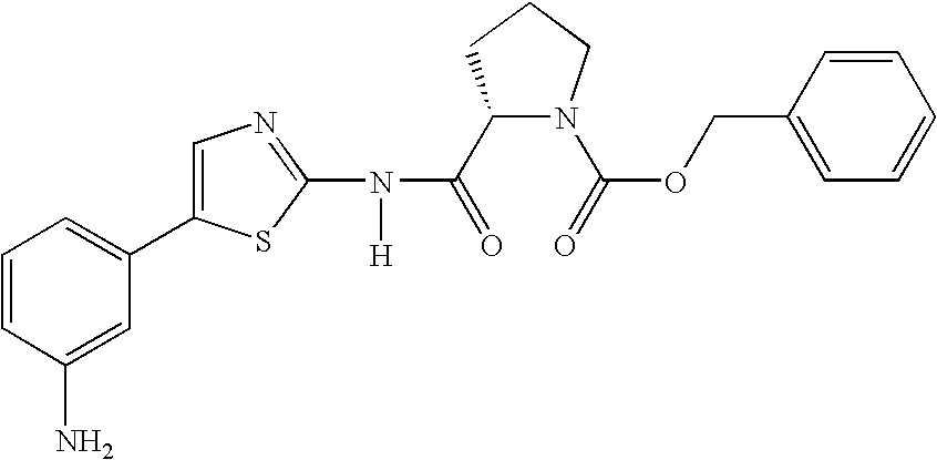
C1(C(=O)N(C2=NC=C(C3=CC=CC(N)=C3)S2)[H])N(C(=O)OCC2=CC=CC=C2)CCC1
